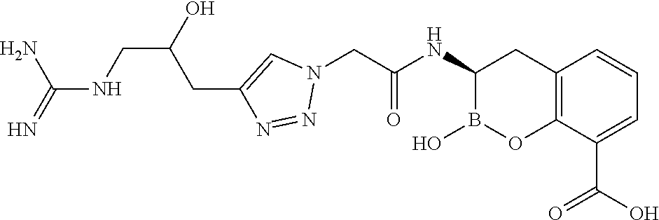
C12=C(C(C(O)=O)=CC=C1)OB(O)C(NC(=O)CN1C=C(CC(CNC(=N)N)O)N=N1)C2
